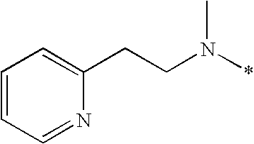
C(CN(*)C)C1=CC=CC=N1
